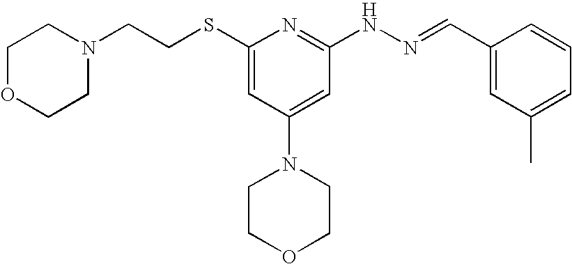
N1(CCSC2=CC(N3CCOCC3)=CC(NN=CC3=CC(C)=CC=C3)=N2)CCOCC1
